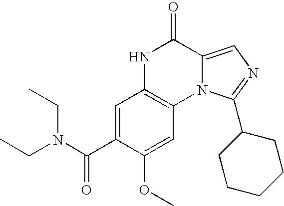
C1=C(C(N(CC)CC)=O)C(OC)=CC2=C1NC(=O)C1=CN=C(C3CCCCC3)N21
